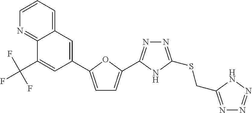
C1(C2=CC=C(C3=NN=C(SCC4=NN=NN4)N3)O2)=CC2=CC=CN=C2C(C(F)(F)F)=C1
